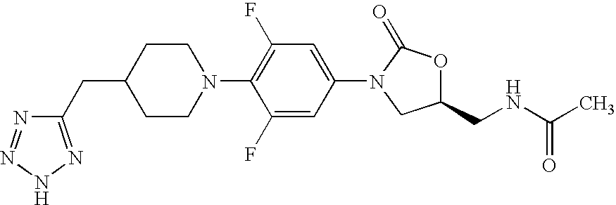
C(C1CCN(C2=C(F)C=C(N3CC(CNC(C)=O)OC3=O)C=C2F)CC1)C1=NNN=N1
